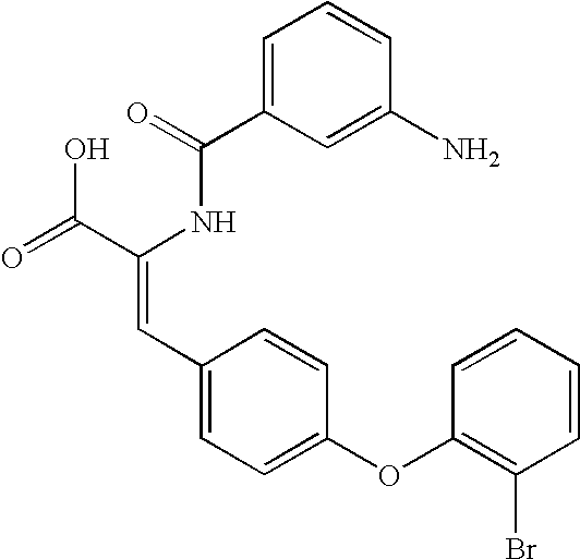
C(=O)(NC(C(=O)O)=CC1=CC=C(OC2=C(Br)C=CC=C2)C=C1)C1=CC=CC(N)=C1
